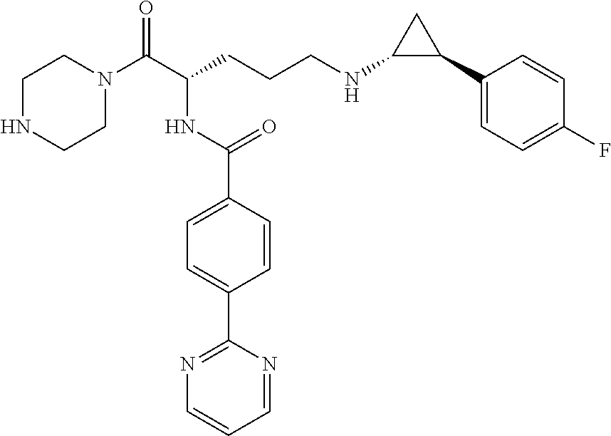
C1NCCN(C(C(CCCNC2C(C3=CC=C(F)C=C3)C2)NC(C2=CC=C(C3=NC=CC=N3)C=C2)=O)=O)C1
